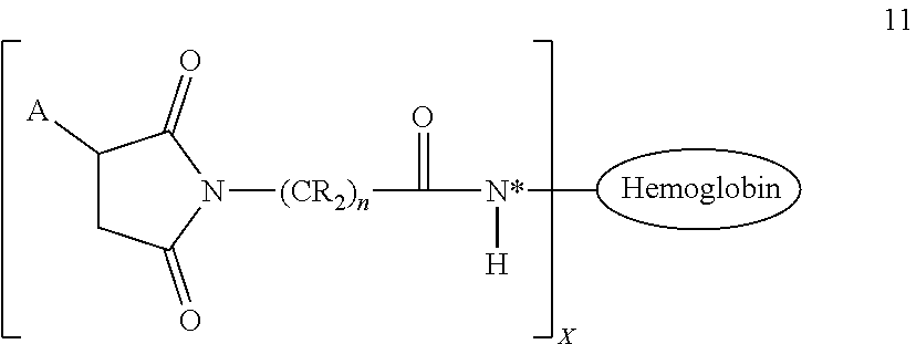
C1([A])CC(=O)N([(CR2)n]C([N*]([H])C)=O)C1=O.[X]
